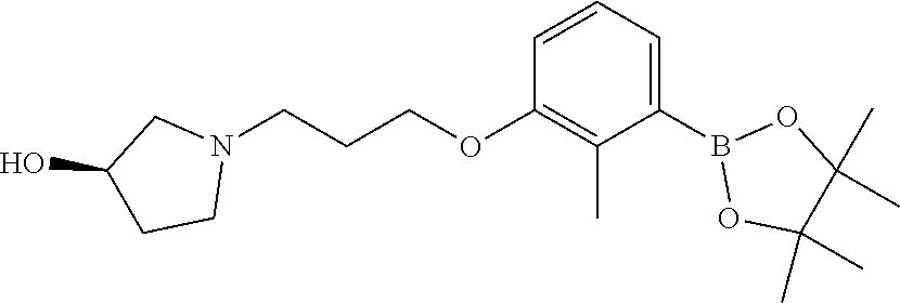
C1=CC=C(B2OC(C)(C)C(C)(C)O2)C(C)=C1OCCCN1CC(O)CC1
